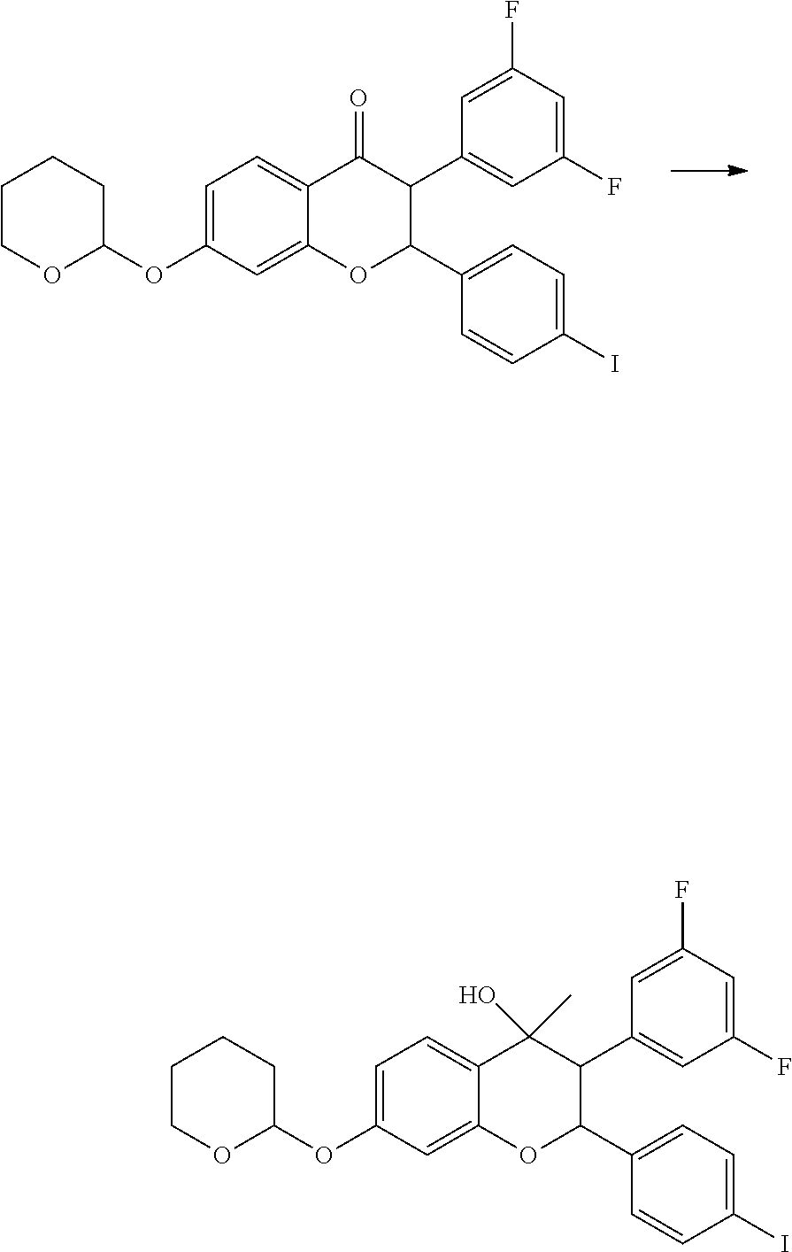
C1=C(F)C=C(F)C=C1C1C(=O)C2=CC=C(OC3CCCCO3)C=C2OC1C1=CC=C(I)C=C1.C1=C(F)C=C(F)C=C1C1C(O)(C)C2=CC=C(OC3CCCCO3)C=C2OC1C1=CC=C(I)C=C1
